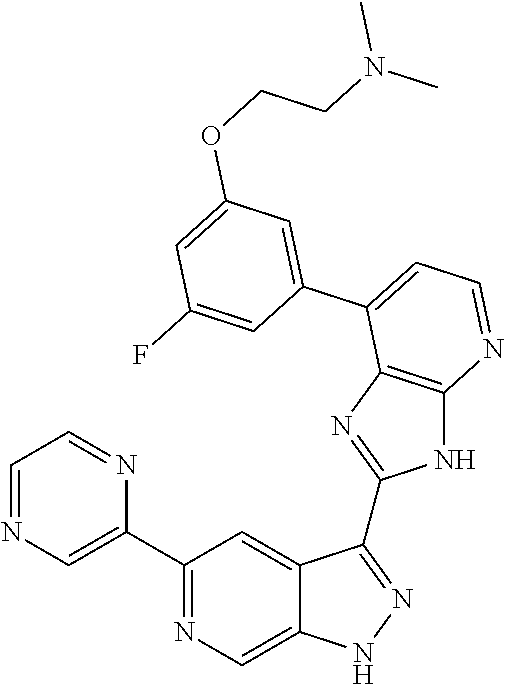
C1(C2=NC=C3C(=C2)C(C2=NC4=C(N2)N=CC=C4C2=CC(OCCN(C)C)=CC(F)=C2)=NN3)=CN=CC=N1
